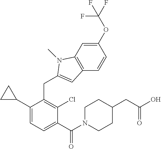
C1(C(N2CCC(CC(O)=O)CC2)=O)=CC=C(C2CC2)C(CC2=CC3=C(C=C(OC(F)(F)F)C=C3)N2C)=C1Cl
